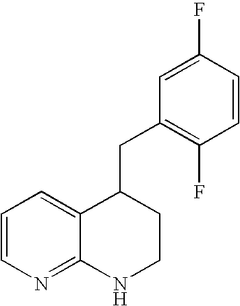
C1=CN=C2C(=C1)C(CC1=C(F)C=CC(F)=C1)CCN2
